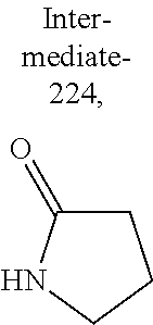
C1C(=O)NCC1
